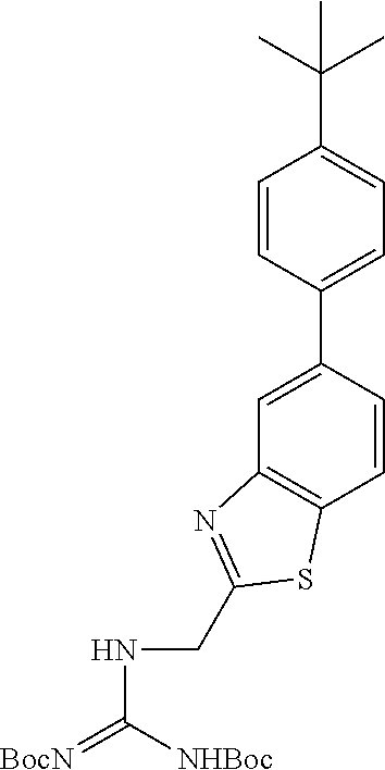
C1=C(C2=CC=C(C(C)(C)C)C=C2)C=CC2=C1N=C(CNC(=[BocN])[NHBoc])S2
